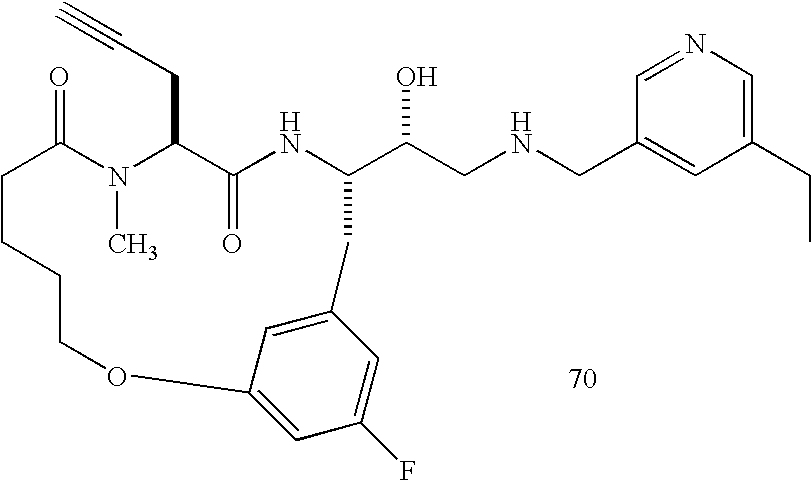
C1=NC=C(CC)C=C1CNCC(O)C1NC(=O)C(CC#C)N(C)C(=O)CCCCOC2=CC(F)=CC(=C2)C1
